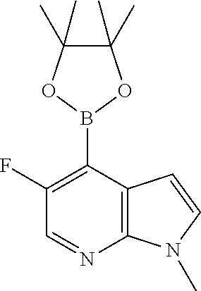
C1(C)(C)C(C)(C)OB(C2=C(F)C=NC3=C2C=CN3C)O1
